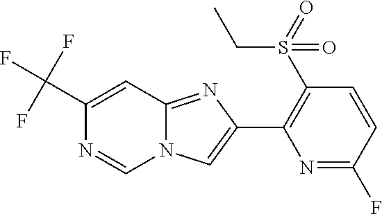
C1(C(F)(F)F)=CC2=NC(C3=C(S(CC)(=O)=O)C=CC(F)=N3)=CN2C=N1
